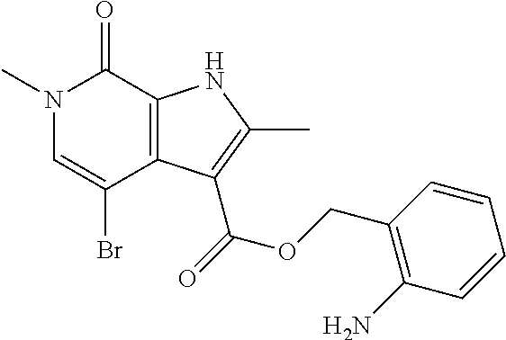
N1(C)C=C(Br)C2=C(C1=O)NC(C)=C2C(=O)OCC1=C(N)C=CC=C1
